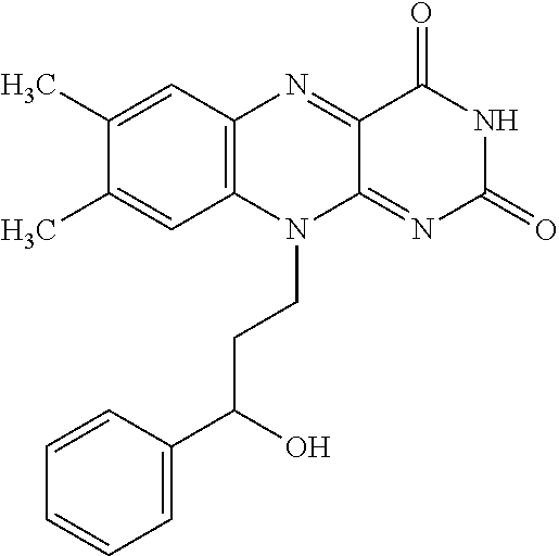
C1(C)=CC2=C(C=C1C)N(CCC(C1=CC=CC=C1)O)C1=NC(=O)NC(=O)C1=N2
